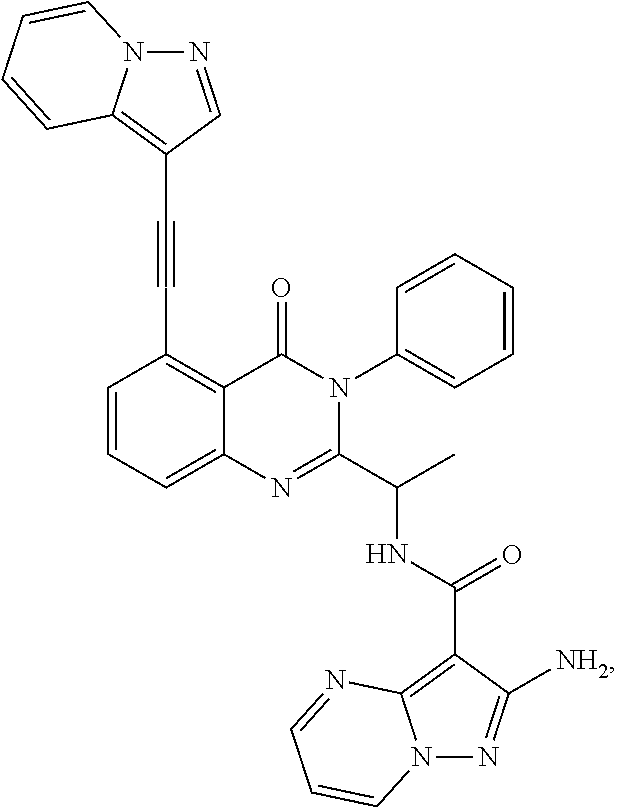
C1=CC=C2C(=C1C#CC1=C3N(N=C1)C=CC=C3)C(=O)N(C1=CC=CC=C1)C(C(C)NC(C1=C3N(N=C1[NH2])C=CC=N3)=O)=N2
